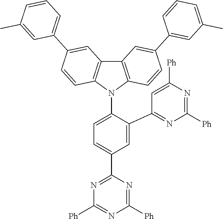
C1=C(C2=NC([Ph])=NC([Ph])=C2)C(N2C3=C(C4=C2C=CC(C2=CC=CC(C)=C2)=C4)C=C(C2=CC(C)=CC=C2)C=C3)=CC=C1C1=NC([Ph])=NC([Ph])=N1
